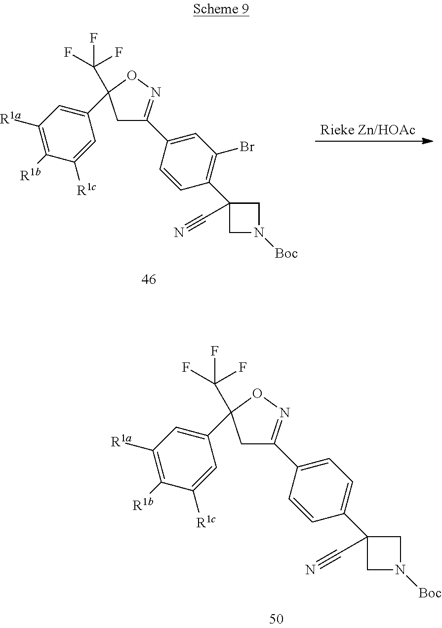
[Rieke Zn/HOAc].C1=CC(C2(C#N)CN([Boc])C2)=C(Br)C=C1C1=NOC(C(F)(F)F)(C2=CC([R1a])=C([R1b])C([R1c])=C2)C1.C1=CC(C2(C#N)CN([Boc])C2)=CC=C1C1=NOC(C(F)(F)F)(C2=CC([R1a])=C([R1b])C([R1c])=C2)C1
